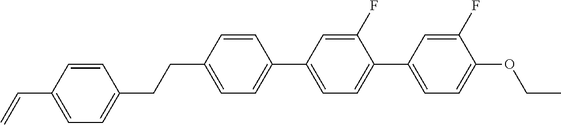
C1=CC(C=C)=CC=C1CCC1=CC=C(C2=CC=C(C3=CC=C(OCC)C(F)=C3)C(F)=C2)C=C1
